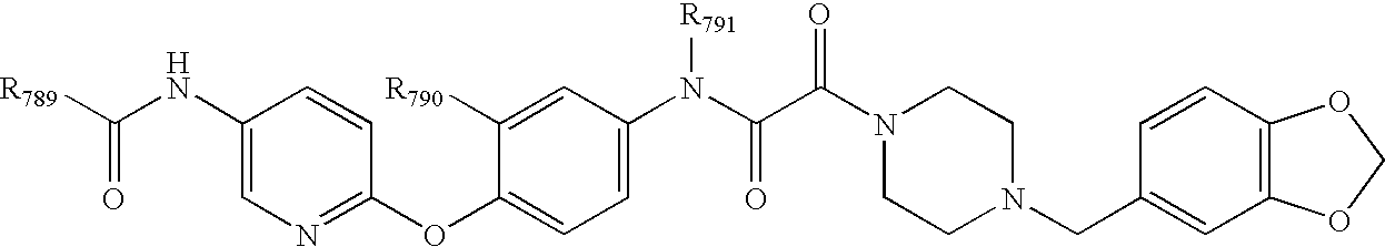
C1(N(C(C(=O)N2CCN(CC3=CC4=C(C=C3)OCO4)CC2)=O)[R791])=CC=C(OC2=NC=C(NC([R789])=O)C=C2)C([R790])=C1
